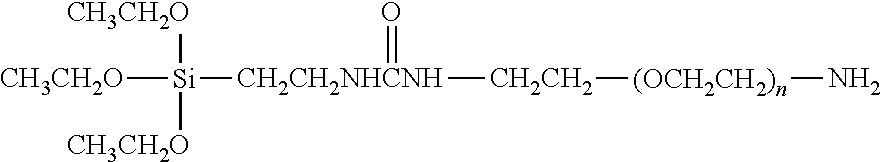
[Si]([CH3CH2O])([CH3CH2O])([CH3CH2O])[CH2CH2NHCNH](=O)[CH2CH2][(OCH2CH2)n]N
